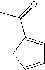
C1=CSC(C(=O)C)=C1
